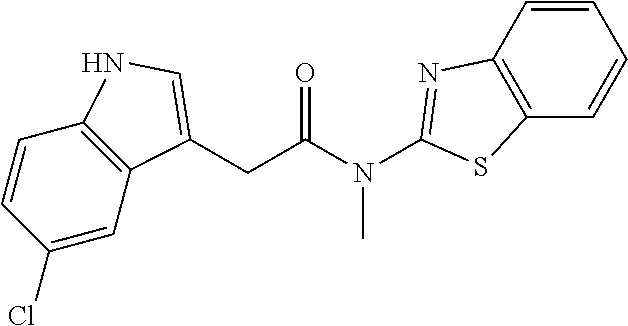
C(C(N(C1=NC2=C(C=CC=C2)S1)C)=O)C1=CNC2=C1C=C(Cl)C=C2
